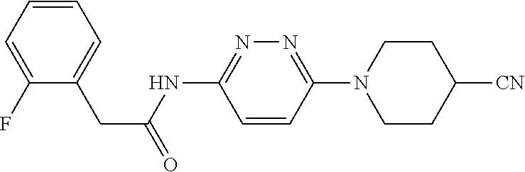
C1(F)=CC=CC=C1CC(=O)NC1=NN=C(N2CCC([CN])CC2)C=C1
